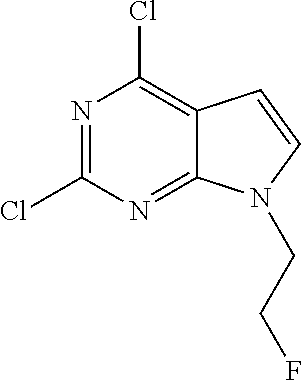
ClC1=NC(Cl)=C2C(=N1)N(CCF)C=C2
